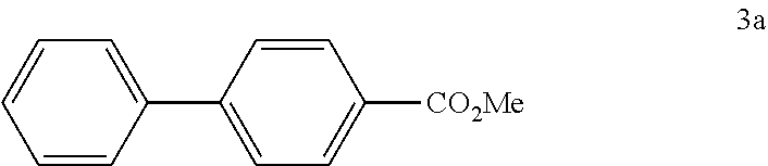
C1=CC(C2=CC=C([CO2Me])C=C2)=CC=C1
